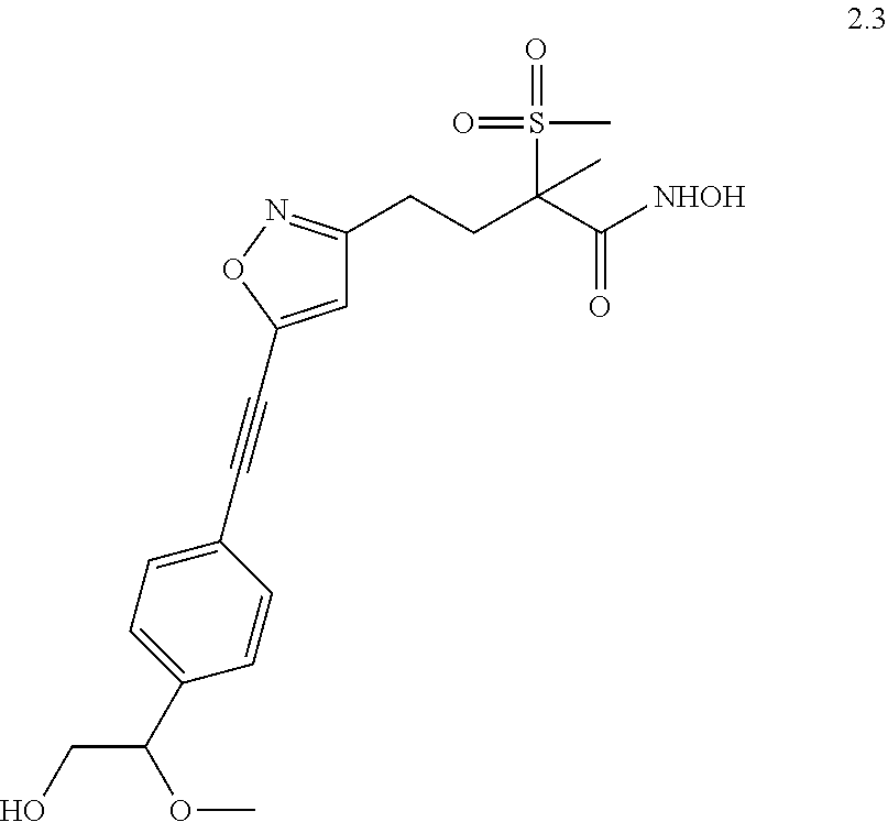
C1=C(C#CC2=CC=C(C(CO)OC)C=C2)ON=C1CCC(C([NHOH])=O)(S(=O)(C)=O)C
